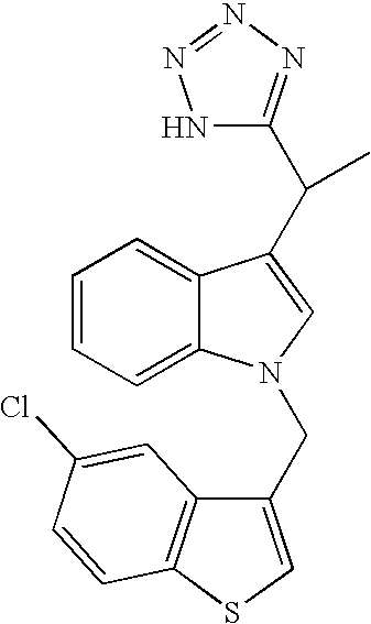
C1=CC=C2C(=C1)C(C(C1=NN=NN1)C)=CN2CC1=CSC2=C1C=C(Cl)C=C2
